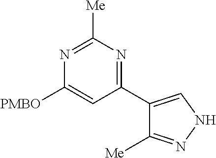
N1=C([Me])N=C(C2=CNN=C2[Me])C=C1[PMBO]
